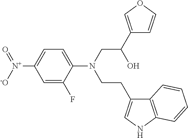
C1=C(F)C(N(CC(C2=COC=C2)O)CCC2=CNC3=C2C=CC=C3)=CC=C1[N+]([-O])=O
